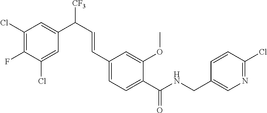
N(C(C1=CC=C(C=CC([CF3])C2=CC(Cl)=C(F)C(Cl)=C2)C=C1OC)=O)CC1=CN=C(Cl)C=C1
